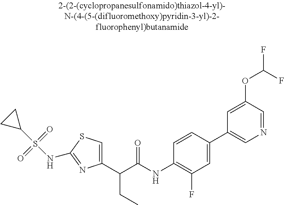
C1(C(C(NC2=C(F)C=C(C3=CN=CC(OC(F)F)=C3)C=C2)=O)CC)=CSC(NS(C2CC2)(=O)=O)=N1
